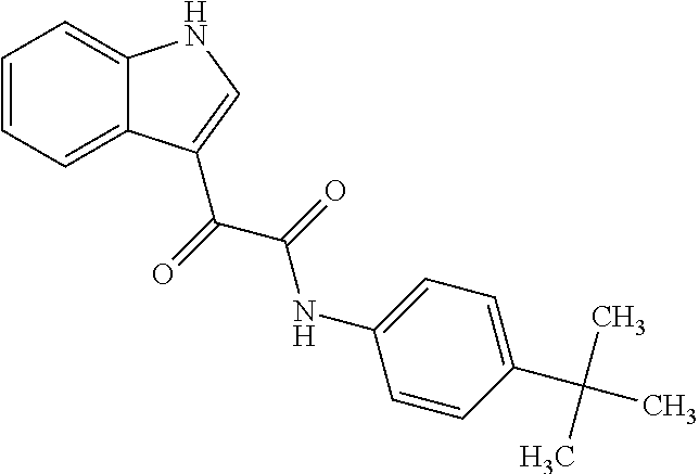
C1=CC=C2C(=C1)NC=C2C(C(NC1=CC=C(C(C)(C)C)C=C1)=O)=O
